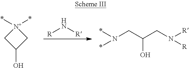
N([R])[R].C1(O)C[N+](*)(*)C1.N(CC(CN([R])[R])O)(*)*
